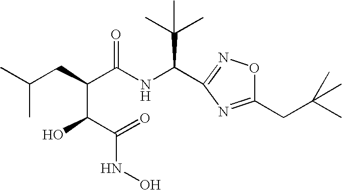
C(C(C)(C)C)(NC(C(C(O)C(NO)=O)CC(C)C)=O)C1=NOC(CC(C)(C)C)=N1
